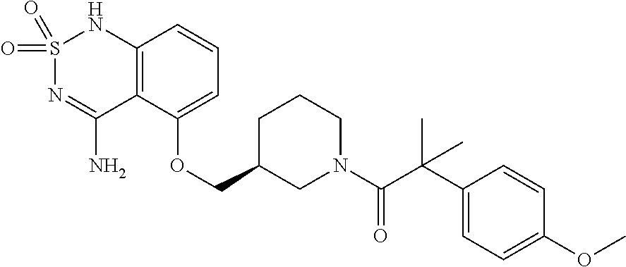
C12=C(C(OCC3CN(C(C(C4=CC=C(OC)C=C4)(C)C)=O)CCC3)=CC=C1)C(N)=NS(=O)(=O)N2
